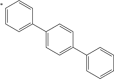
C1=CC=C(C2=CC=C(C3=CC=CC=C3)C=C2)C=C1
